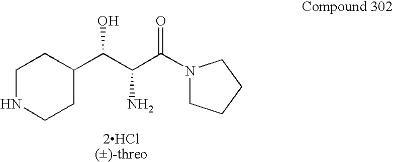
C1NCCC(C(C(C(N2CCCC2)=O)N)O)C1
